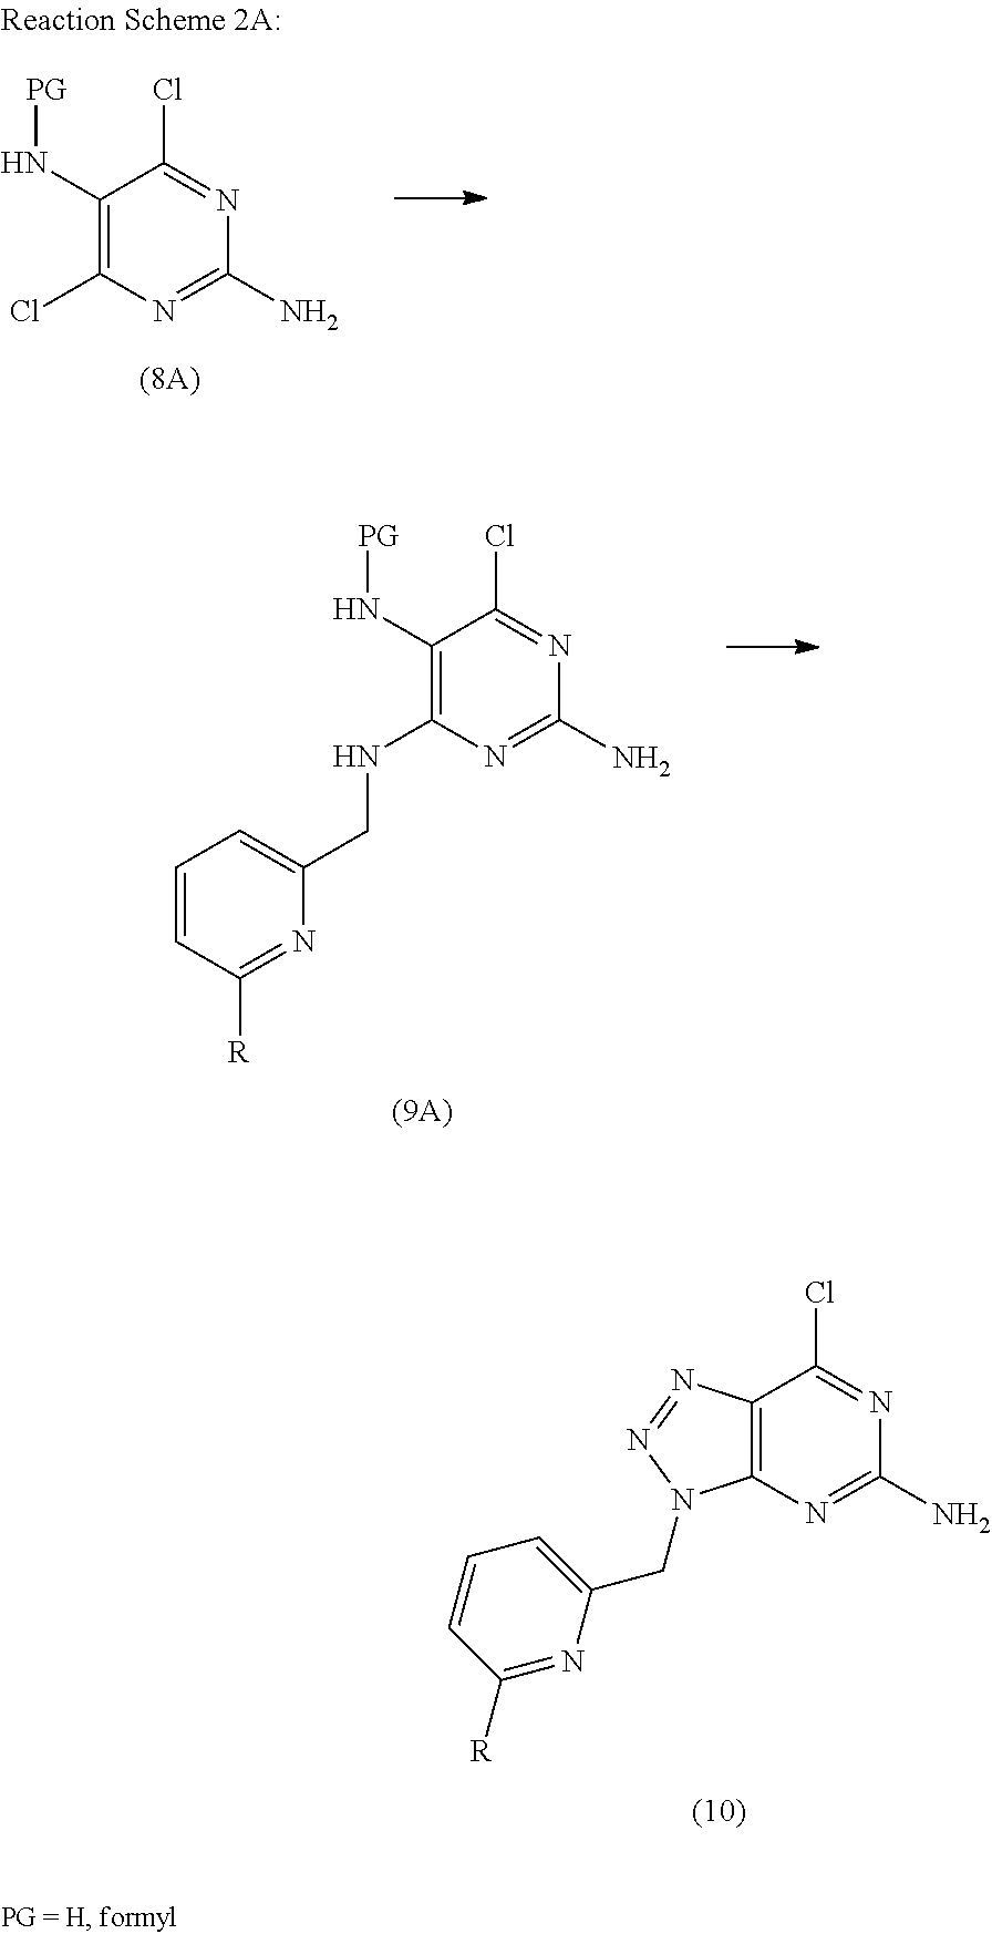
C12=C(N=C(N)N=C1Cl)N(CC1=CC=CC([R])=N1)N=N2.C1=CC([R])=NC(CNC2=C(N[PG])C(Cl)=NC(N)=N2)=C1.C1(N[PG])=C(Cl)N=C(N)N=C1Cl
